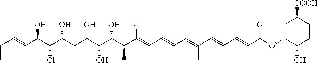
CCC=CC(C(C(CC(C(C(C(C(=CC=CC=C(C=CC=CC(OC1C(O)CCC([COOH])C1)=O)C)Cl)C)O)O)O)O)Cl)O
